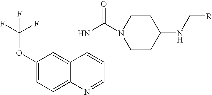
C1(OC(F)(F)F)=CC=C2C(=C1)C(NC(N1CCC(NC[R])CC1)=O)=CC=N2
